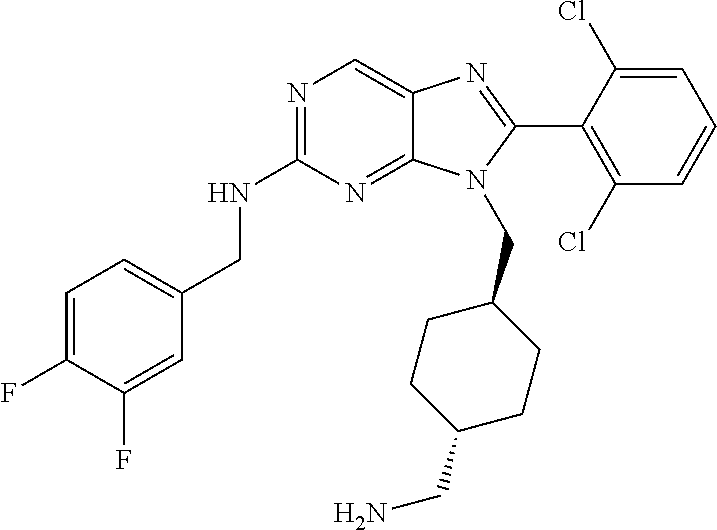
C1=C(F)C(F)=CC(CNC2=NC=C3C(=N2)N(CC2CCC(CN)CC2)C(C2=C(Cl)C=CC=C2Cl)=N3)=C1
